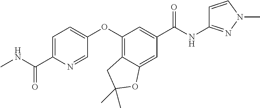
C1=C(C(NC)=O)N=CC(OC2=C3C(=CC(C(=O)NC4=NN(C)C=C4)=C2)OC(C)(C)C3)=C1
